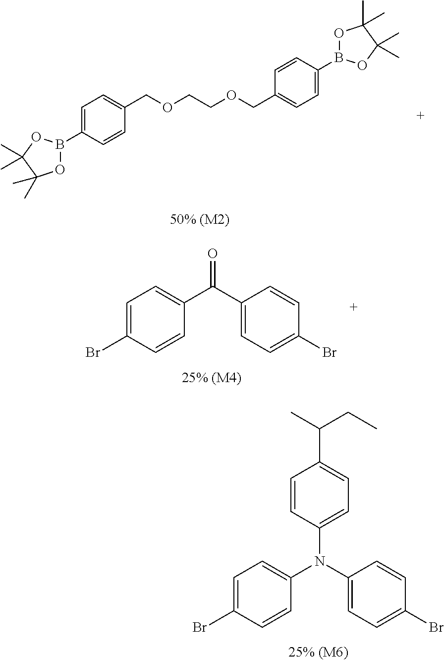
O1B(C2=CC=C(COCCOCC3=CC=C(B4OC(C)(C)C(C)(C)O4)C=C3)C=C2)OC(C)(C)C1(C)C.C1=C(Br)C=CC(C(C2=CC=C(Br)C=C2)=O)=C1.C1=CC(N(C2=CC=C(Br)C=C2)C2=CC=C(Br)C=C2)=CC=C1C(C)CC
